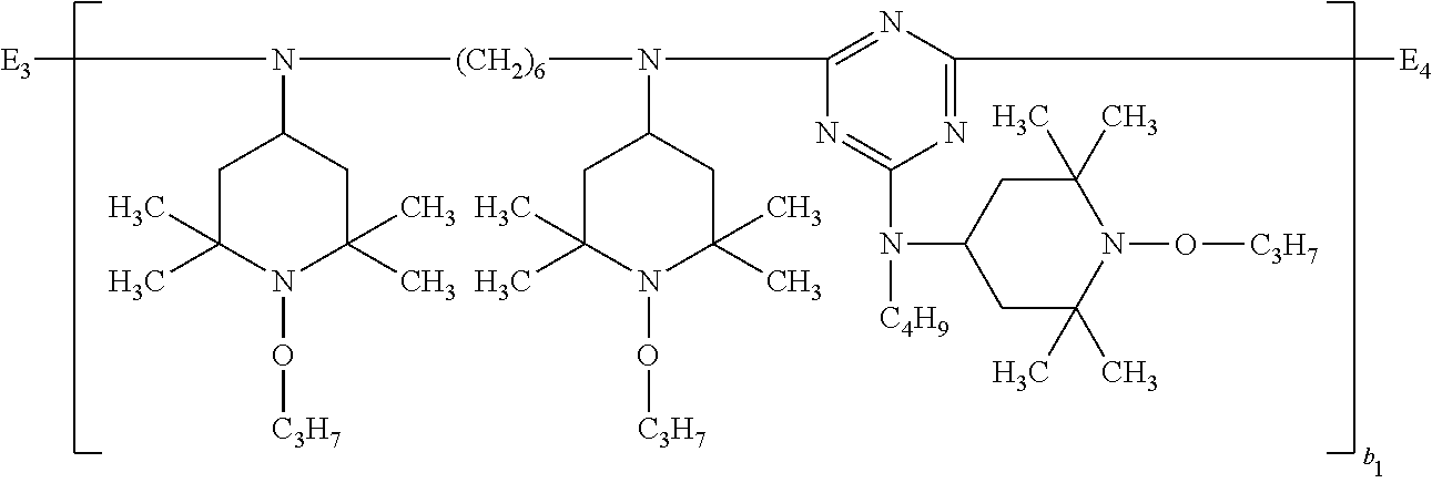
N(C1CC(C)(C)N(O[C3H7])C(C)(C)C1)([(CH2)6]N(C1CC(C)(C)N(O[C3H7])C(C)(C)C1)C1=NC([E4])=NC(N([C4H9])C2CC(C)(C)N(O[C3H7])C(C)(C)C2)=N1)[E3]
